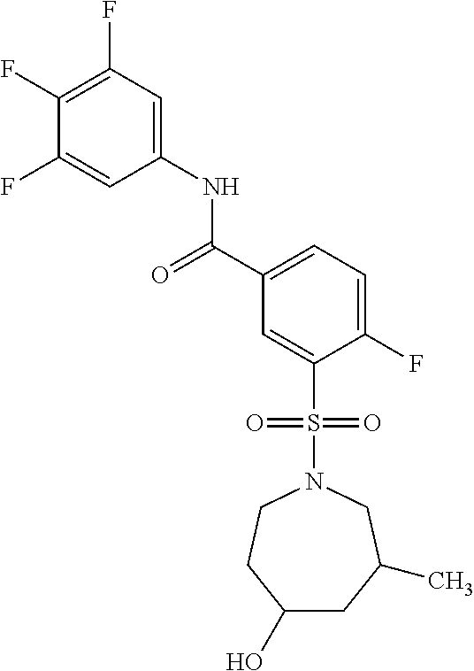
C1(F)=C(F)C=C(NC(C2=CC=C(F)C(S(N3CCC(O)CC(C)C3)(=O)=O)=C2)=O)C=C1F
